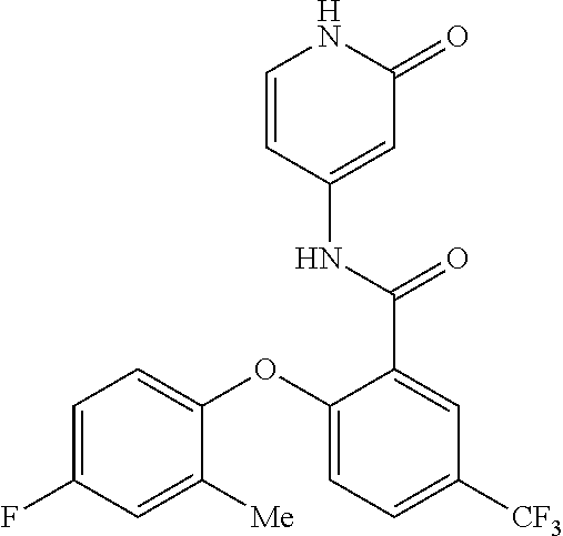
C1=CC(NC(=O)C2=CC([CF3])=CC=C2OC2=CC=C(F)C=C2[Me])=CC(=O)N1
